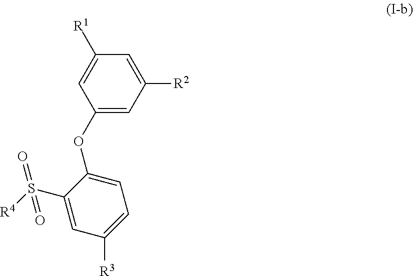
C1(OC2=CC=C([R3])C=C2S([R4])(=O)=O)=CC([R2])=CC([R1])=C1
